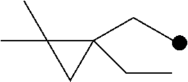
C1(CC)(CC)C(C)(C)C1
